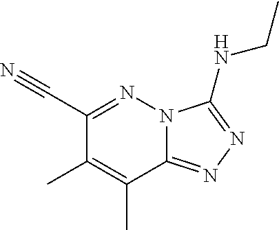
C1(C#N)=NN2C(=NN=C2NCC)C(C)=C1C
